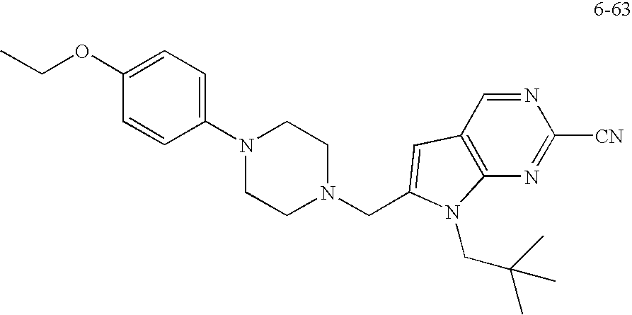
O(C1=CC=C(N2CCN(CC3=CC4=C(N=C([CN])N=C4)N3CC(C)(C)C)CC2)C=C1)CC
